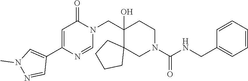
C1(CNC(N2CCC(CN3C(=O)C=C(C4=CN(C)N=C4)N=C3)(O)C3(C2)CCCC3)=O)=CC=CC=C1
